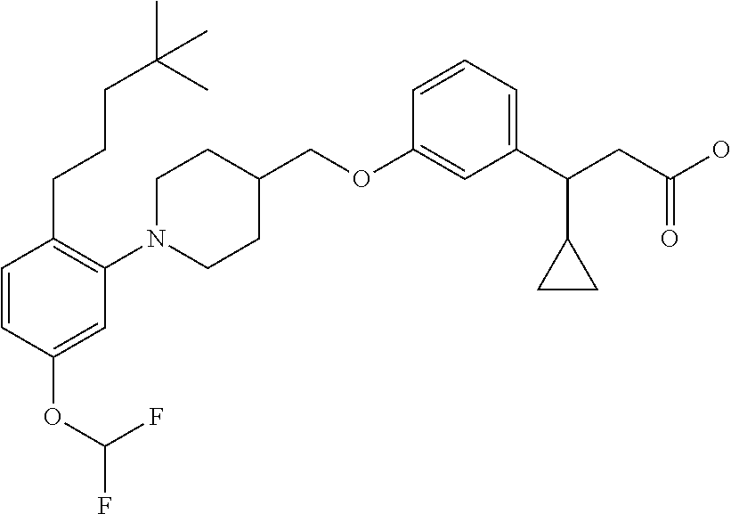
C1(OCC2CCN(C3=C(CCCC(C)(C)C)C=CC(OC(F)F)=C3)CC2)=CC(C(CC(O)=O)C2CC2)=CC=C1
